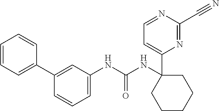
N1=C(C#N)N=CC=C1C1(NC(NC2=CC=CC(C3=CC=CC=C3)=C2)=O)CCCCC1
